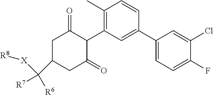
C1(C)=C(C2C(=O)CC(C([R7])([R6])[X][R8])CC2=O)C=C(C2=CC=C(F)C(Cl)=C2)C=C1
